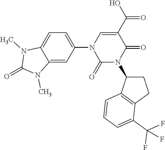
C1(N2C(=O)N(C3CCC4=C3C=CC=C4C(F)(F)F)C(=O)C(C(O)=O)=C2)=CC=C2C(=C1)N(C)C(=O)N2C
